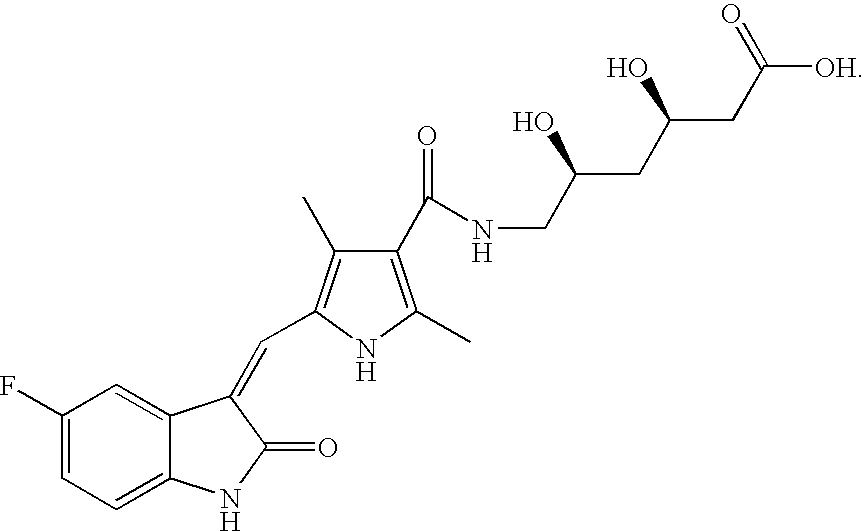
C1(C(NCC(CC(CC([OH])=O)O)O)=O)=C(C)NC(C=C2C3=CC(F)=CC=C3NC2=O)=C1C
